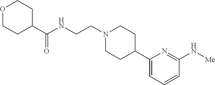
C1(C2CCN(CCNC(C3CCOCC3)=O)CC2)=CC=CC(N[Me])=N1
